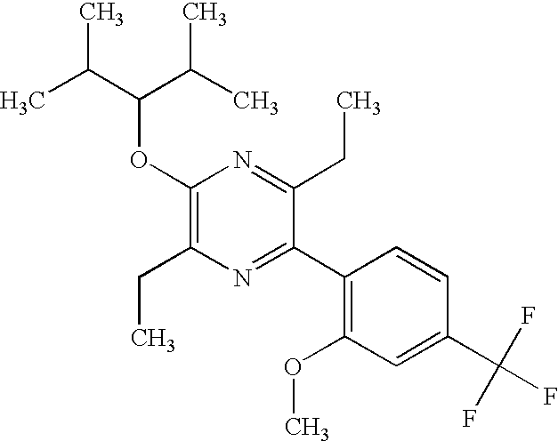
C1(OC(C(C)C)C(C)C)=C(CC)N=C(C2=C(OC)C=C(C(F)(F)F)C=C2)C(CC)=N1
